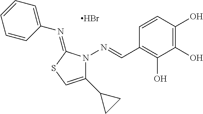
C1=CC(O)=C(O)C(O)=C1C=NN1C(C2CC2)=CSC1=NC1=CC=CC=C1.Br
